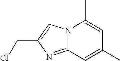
N12C(=NC(CCl)=C1)C=C(C)C=C2C
